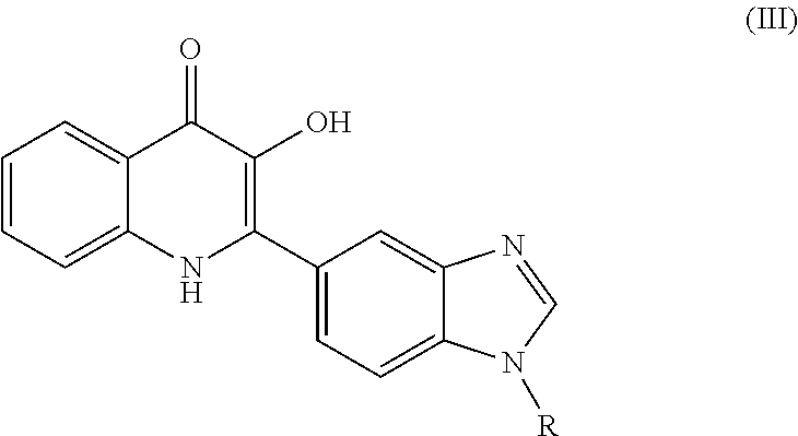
C1=CC=C2C(=C1)C(=O)C(O)=C(C1=CC=C3C(=C1)N=CN3[R])N2
